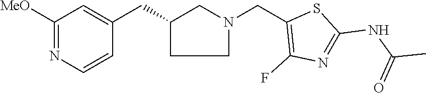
C1C(CC2=CC([MeO])=NC=C2)CN(CC2=C(F)N=C(NC(C)=O)S2)C1
